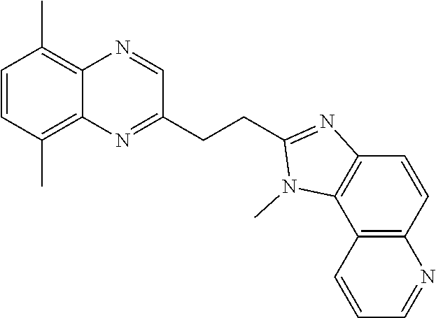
C1=CC(C)=C2C(=C1C)N=CC(CCC1=NC3=C(N1C)C1=C(C=C3)N=CC=C1)=N2
